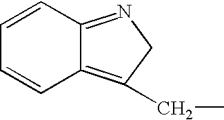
C1=CC2=NCC(CC)=C2C=C1
